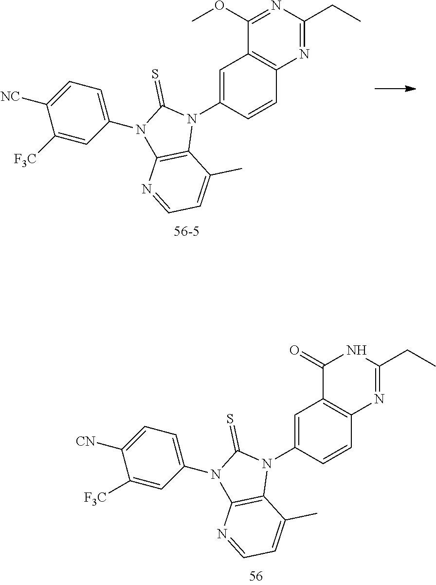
C1=C(N2C3=C(N(C4=CC=C([NC])C([F3C])=C4)C2=S)N=CC=C3C)C=CC2=C1C(OC)=NC(CC)=N2.C1=C(N2C3=C(N(C4=CC=C([CN])C([F3C])=C4)C2=S)N=CC=C3C)C=CC2=C1C(=O)NC(CC)=N2
